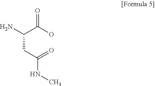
NC(C(O)=O)CC(NC)=O
